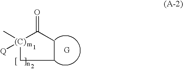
[(C)]1([Q])(C)C(=O)CCC1
